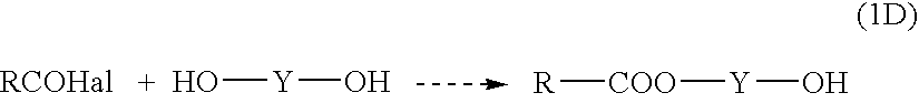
O[Y]O.[R][COO][Y]O
